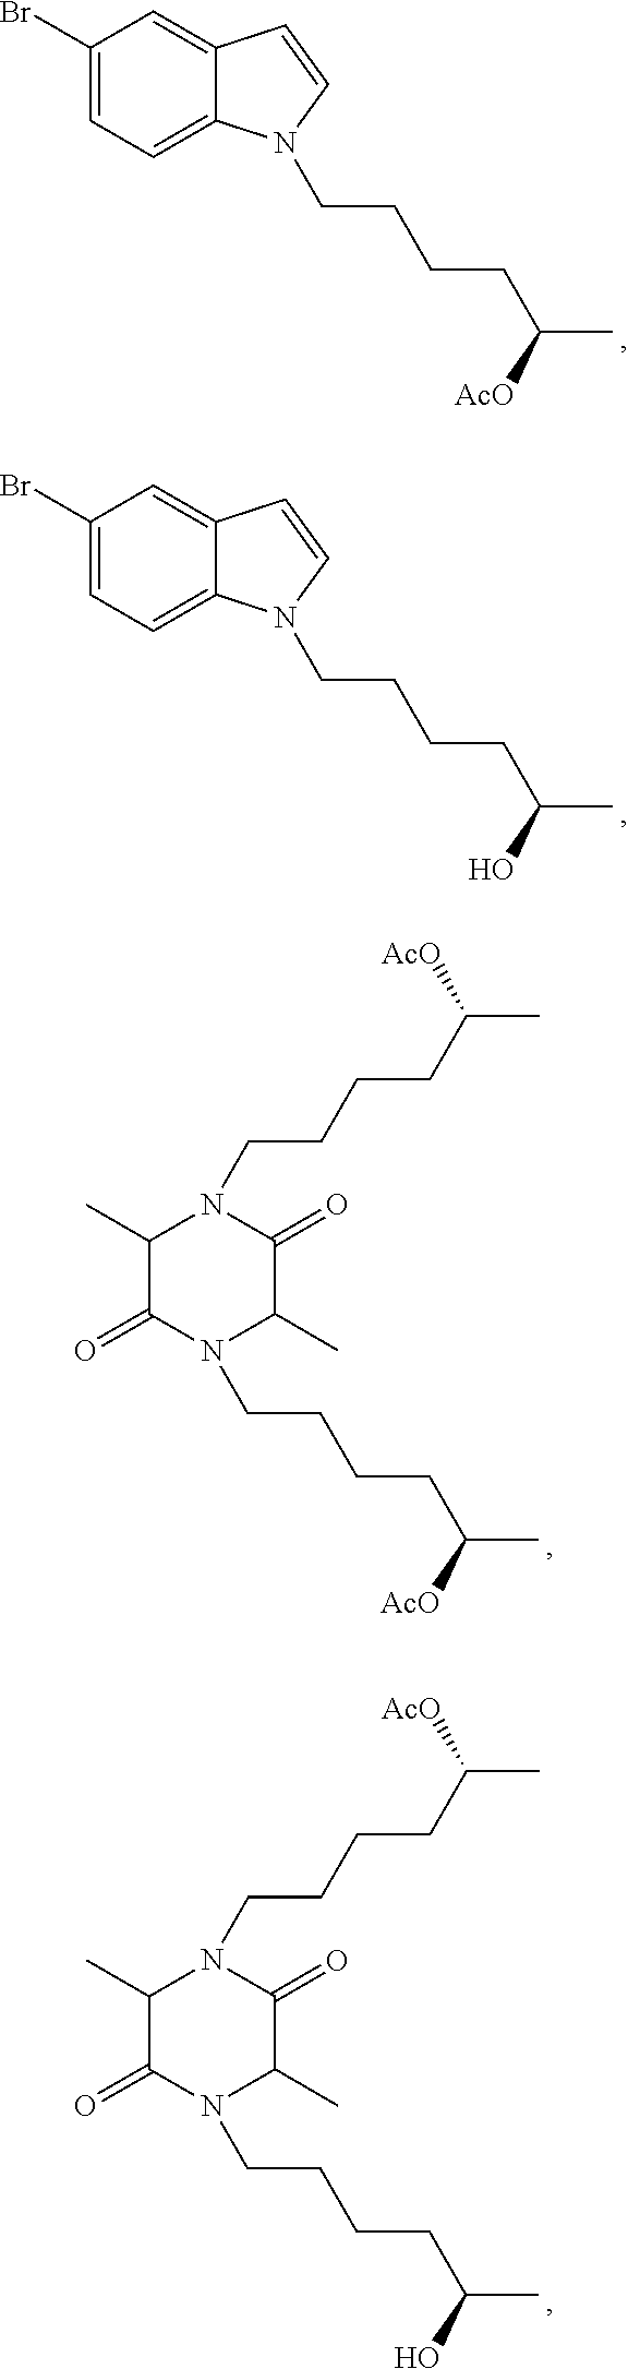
C1(Br)=CC=C2C(=C1)C=CN2CCCCC(C)[AcO].C1(Br)=CC=C2C(=C1)C=CN2CCCCC(C)O.N1(CCCCC(C)[AcO])C(C)C(=O)N(CCCCC(C)[AcO])C(C)C1=O.N1(CCCCC(C)O)C(C)C(=O)N(CCCCC(C)[AcO])C(C)C1=O
